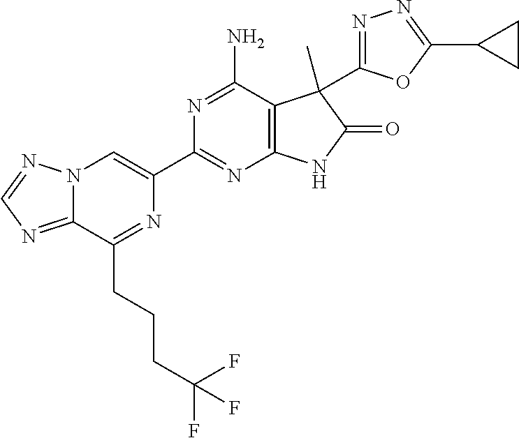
C12=NC=NN1C=C(C1=NC3=C(C(N)=N1)C(C)(C1=NN=C(C4CC4)O1)C(=O)N3)N=C2CCCC(F)(F)F
